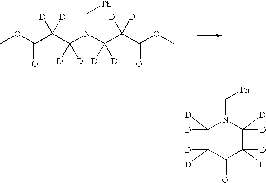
COC(C(C(N(C(C(C(OC)=O)([D])[D])([D])[D])C[Ph])([D])[D])([D])[D])=O.C1([D])([D])C([D])([D])C(=O)C([D])([D])C([D])([D])N1C[Ph]
